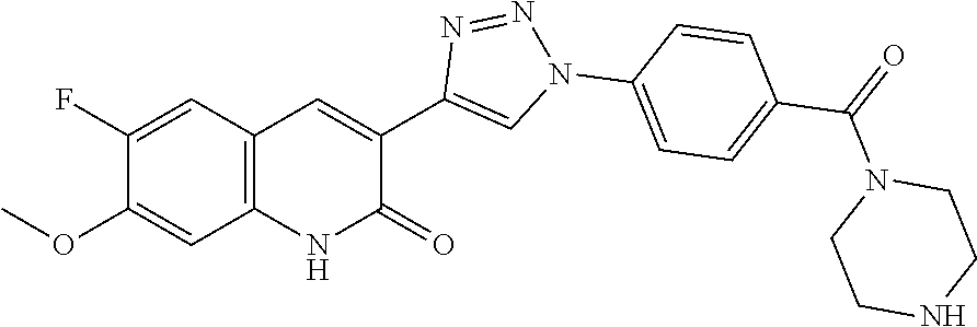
C12=C(C=C(F)C(OC)=C1)C=C(C1=CN(C3=CC=C(C(=O)N4CCNCC4)C=C3)N=N1)C(=O)N2
